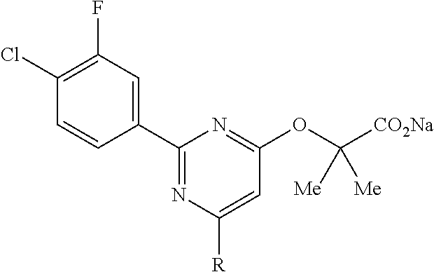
C1(C2=CC(F)=C(Cl)C=C2)=NC([R])=CC(OC([CO2Na])([Me])[Me])=N1
